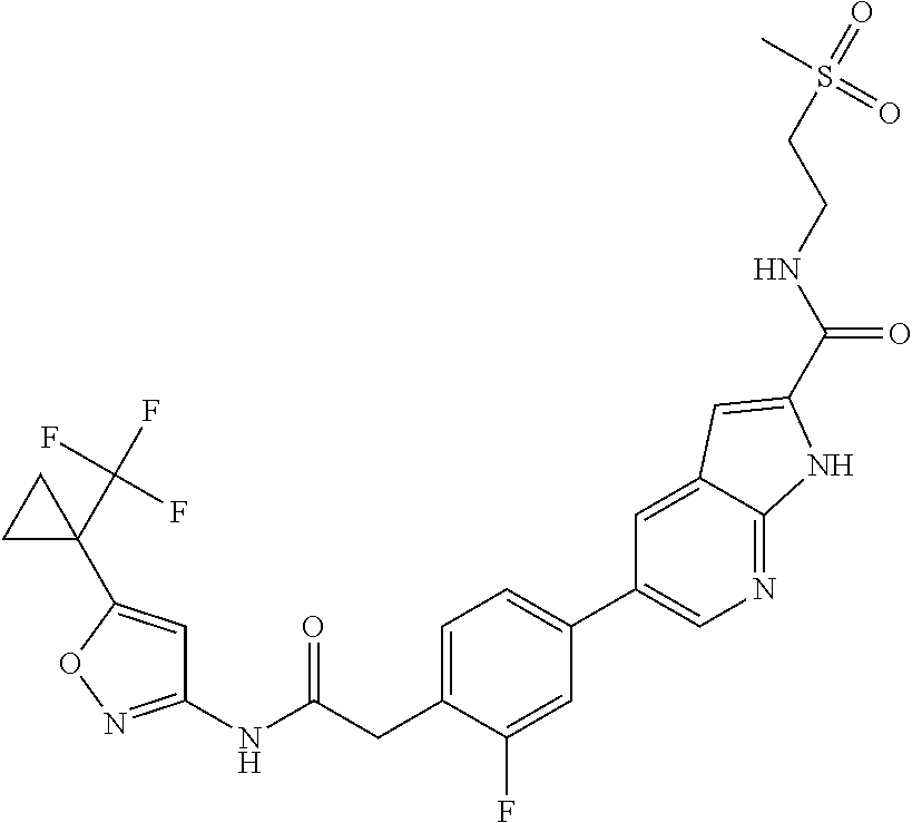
C1(NC(CC2=CC=C(C3=CN=C4C(=C3)C=C(C(=O)NCCS(C)(=O)=O)N4)C=C2F)=O)=NOC(C2(C(F)(F)F)CC2)=C1
